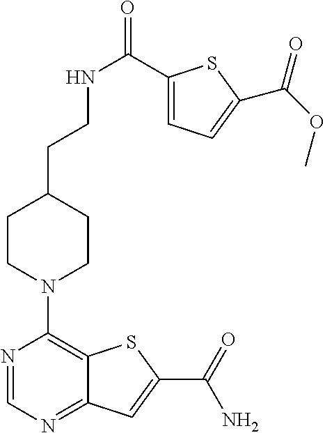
N1=CN=C2C(=C1N1CCC(CCNC(=O)C3=CC=C(C(OC)=O)S3)CC1)SC(C(=O)N)=C2
